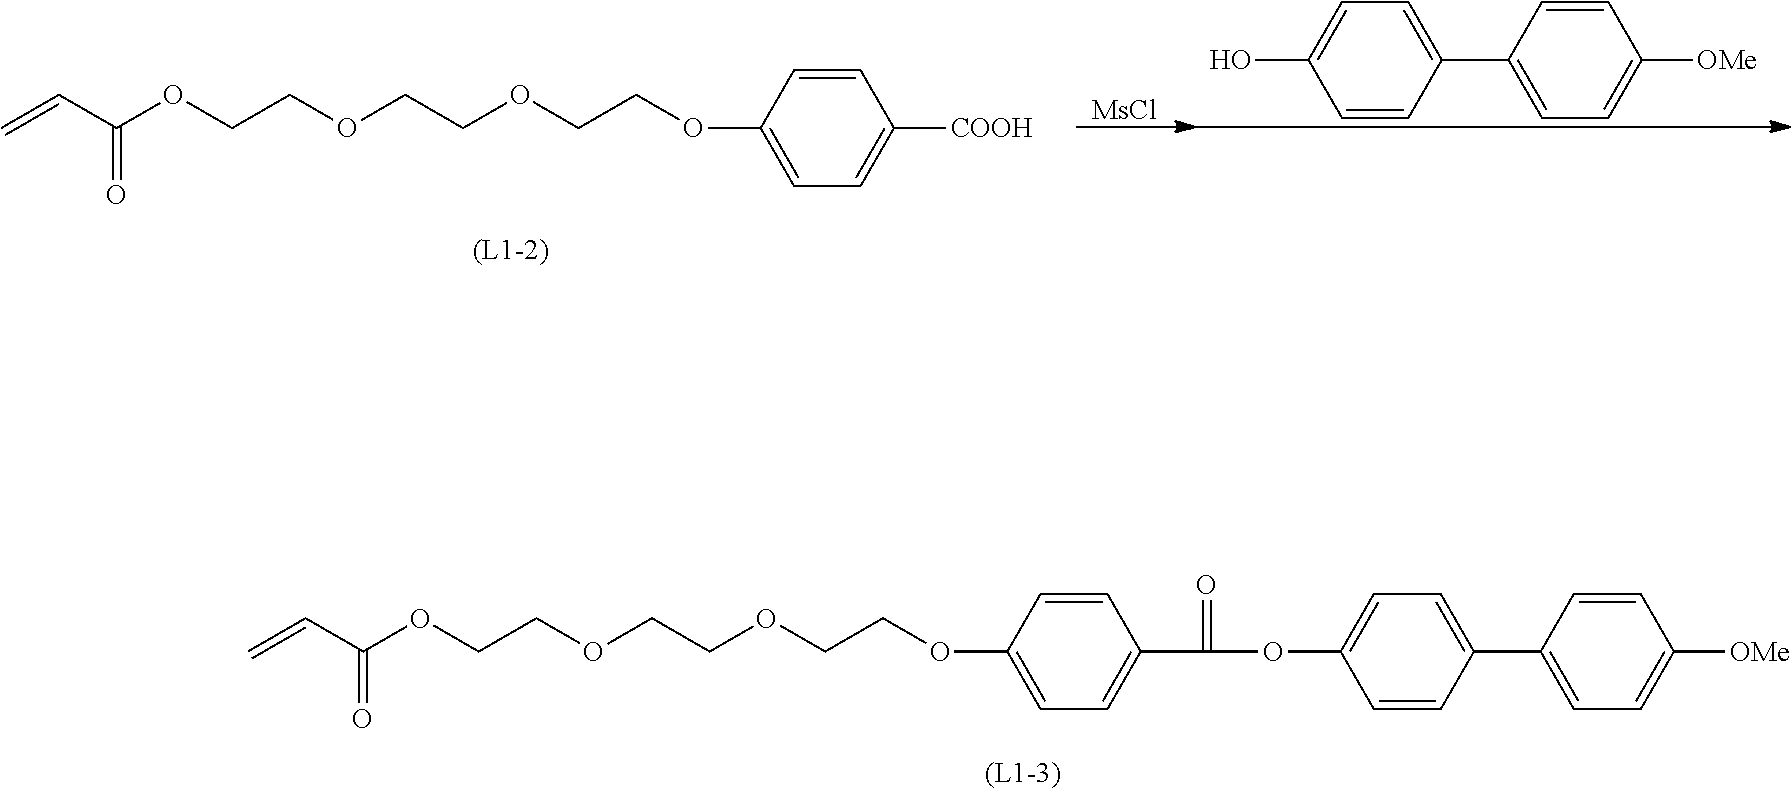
O(CCOCCOCCOC1=CC=C(C(=O)OC2=CC=C(C3=CC=C([OMe])C=C3)C=C2)C=C1)C(C=C)=O.O(CCOCCOCCOC1=CC=C([COOH])C=C1)C(C=C)=O.[MsCl].C1(C2=CC=C([OMe])C=C2)=CC=C(O)C=C1
